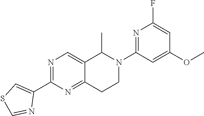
N1=C(C2=CSC=N2)N=C2C(=C1)C(C)N(C1=NC(F)=CC(OC)=C1)CC2
